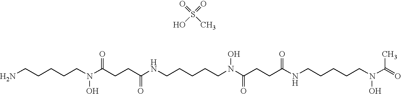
NCCCCCN(C(CCC(NCCCCCN(C(CCC(NCCCCCN(C(=O)C)O)=O)=O)O)=O)=O)O.O=S(C)(O)=O
